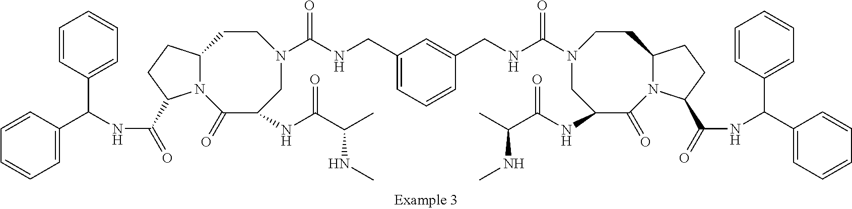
C1=CC(C(NC(=O)C2N3C(CCN(C(=O)NCC4=CC=CC(CNC(=O)N5CC(NC(C(C)NC)=O)C(=O)N6C(CC5)CCC6C(=O)NC(C5=CC=CC=C5)C5=CC=CC=C5)=C4)CC(NC(C(C)NC)=O)C3=O)CC2)C2=CC=CC=C2)=CC=C1
